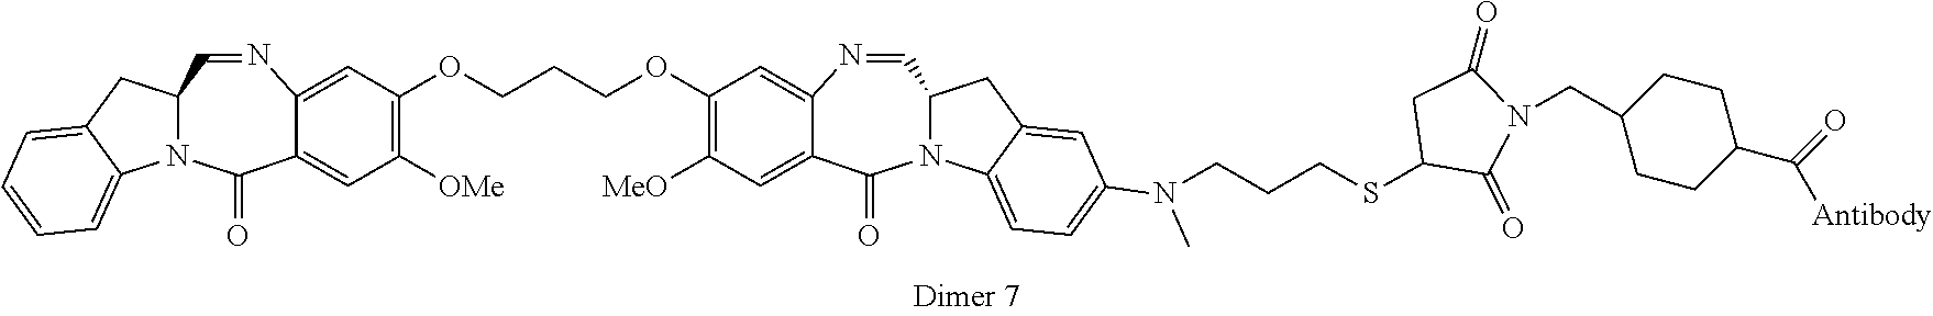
C(COC1=C([MeO])C=C2C(=C1)N=CC1N(C2=O)C2=CC=C(N(C)CCCSC3CC(=O)N(CC4CCC(C(=O)[Antibody])CC4)C3=O)C=C2C1)COC1=C([OMe])C=C2C(=C1)N=CC1N(C2=O)C2=CC=CC=C2C1
